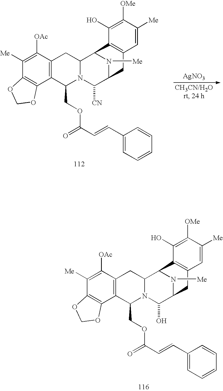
C1([Me])=C([OAc])C2=C(C3=C1OCO3)C(COC(C=CC1=CC=CC=C1)=O)N1C(C2)C2N([Me])C(C1O)CC1=C2C(O)=C([OMe])C([Me])=C1.C1([Me])=C([OAc])C2=C(C3=C1OCO3)C(COC(C=CC1=CC=CC=C1)=O)N1C(C2)C2N([Me])C(C1[CN])CC1=C2C(O)=C([OMe])C([Me])=C1.[AgNO3]
